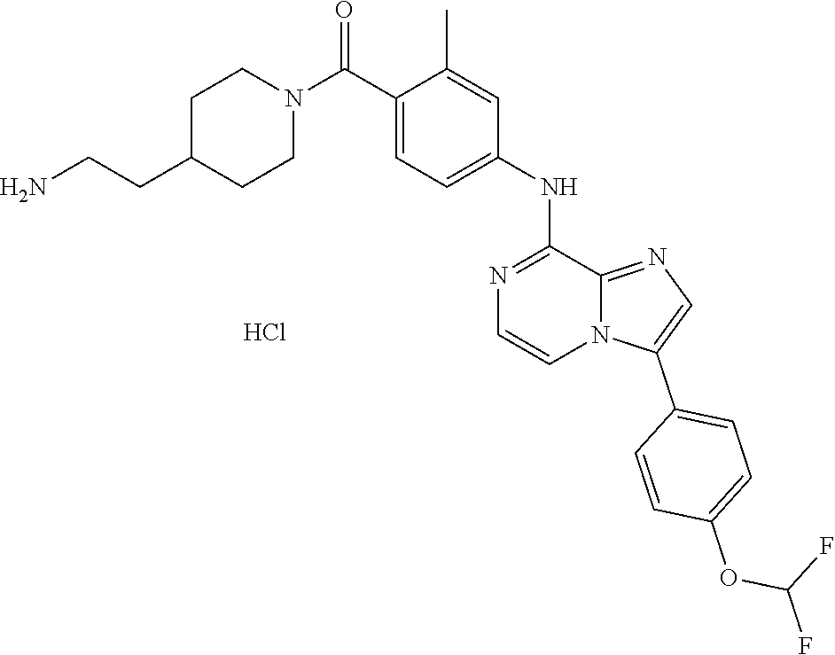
C1=C(C(N2CCC(CCN)CC2)=O)C(C)=CC(NC2=NC=CN3C2=NC=C3C2=CC=C(OC(F)F)C=C2)=C1.Cl
